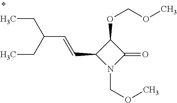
C1(OCOC)C(C=CC(CC)CC)N(COC)C1=O
